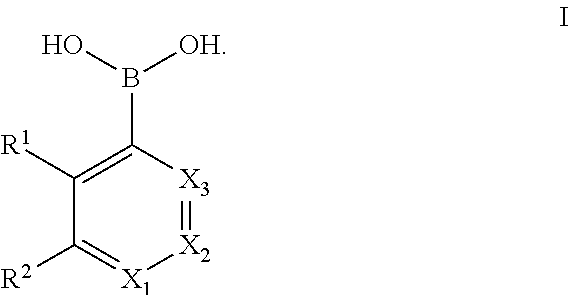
[X2]1=[X3]C(B(O)[OH])=C([R1])C([R2])=[X1]1
